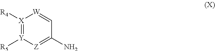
[X]1([R4])=[Y]([R5])[Z]=C(N)C=[W]1
